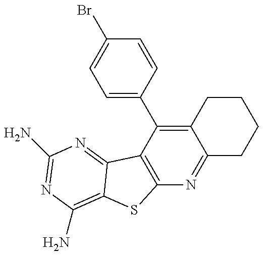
C12=C(C(C3=CC=C(Br)C=C3)=C3C(=N1)CCCC3)C1=NC(N)=NC(N)=C1S2
